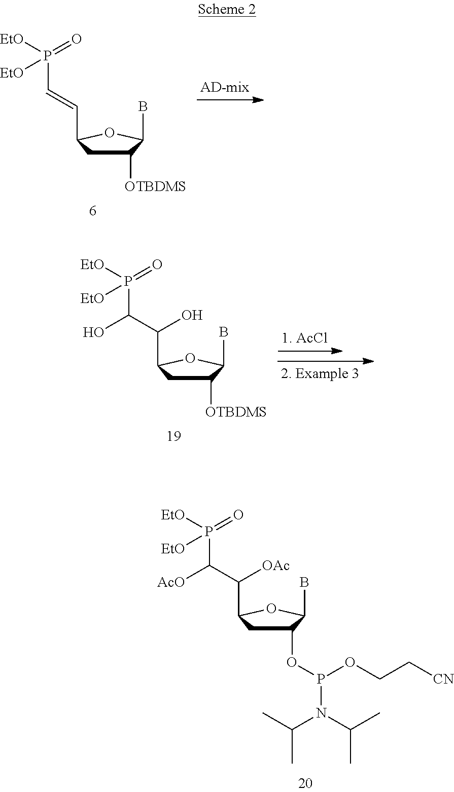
C1(OP(OCC[CN])N(C(C)C)C(C)C)CC(C(C(P([EtO])(=O)[EtO])[AcO])[OAc])OC1B.C1([OTBDMS])CC(C=CP([EtO])(=O)[EtO])OC1B.C1([OTBDMS])CC(C(C(P([EtO])(=O)[EtO])O)O)OC1B
